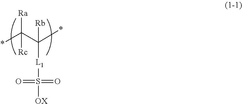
*C(C(*)([L1]S([OX])(=O)=O)[Rb])([Ra])[Rc]
